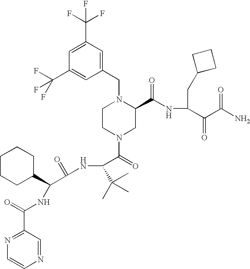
C1=C(C(F)(F)F)C=C(CN2CCN(C(=O)C(NC(C(C3CCCCC3)NC(C3=NC=CN=C3)=O)=O)C(C)(C)C)CC2C(NC(C(C(N)=O)=O)CC2CCC2)=O)C=C1C(F)(F)F
